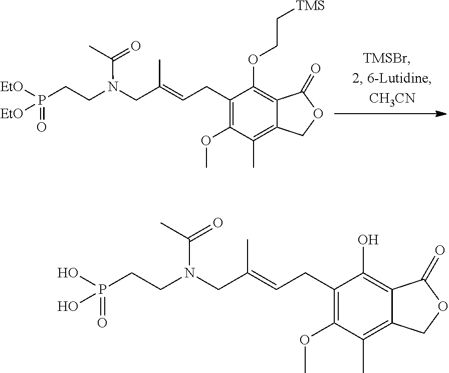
C1(CC=C(CN(CCP([EtO])(=O)[EtO])C(=O)C)C)=C(OC)C(C)=C2C(=C1OCC[TMS])C(=O)OC2.C1(CC=C(CN(CCP(O)(=O)O)C(=O)C)C)=C(OC)C(C)=C2C(=C1O)C(=O)OC2
